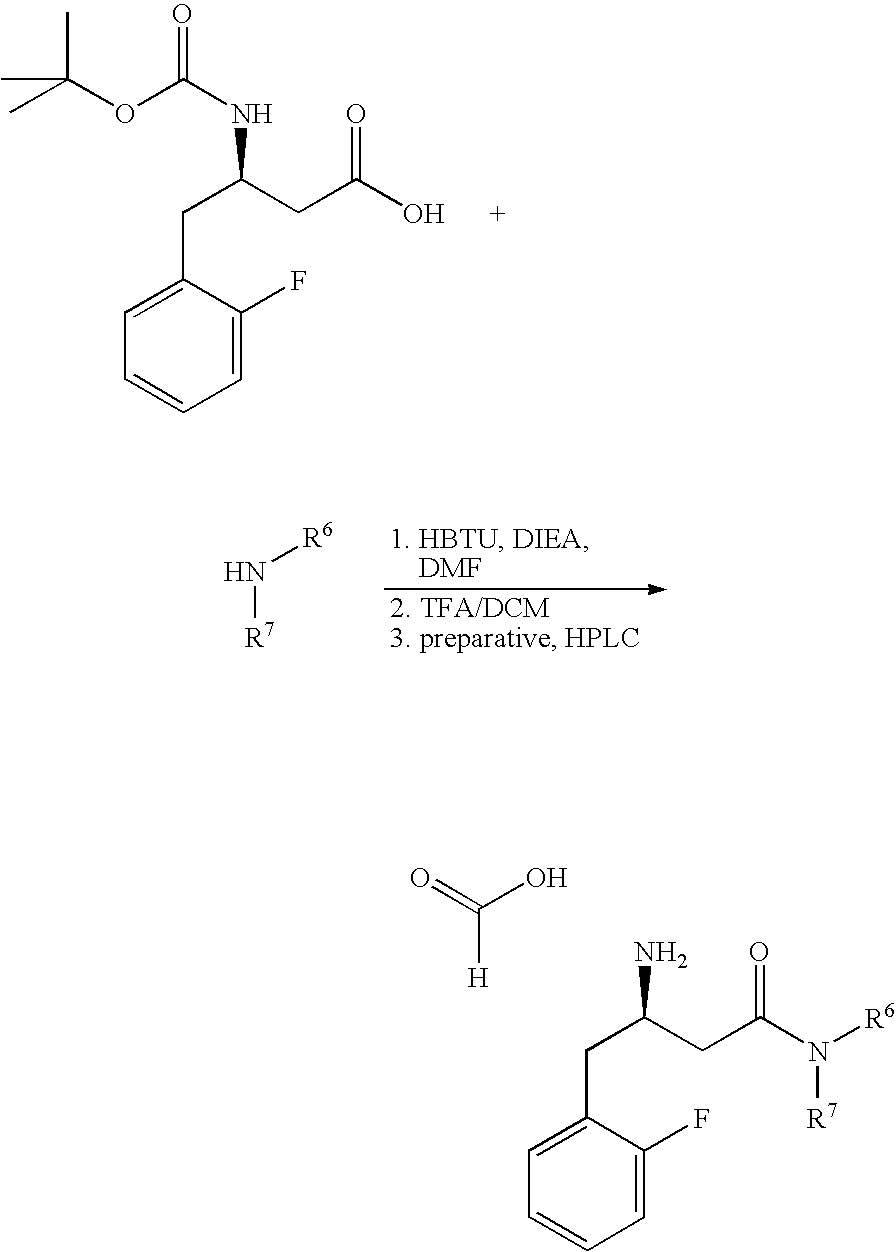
CC(OC(NC(CC(O)=O)CC1=CC=CC=C1F)=O)(C)C.N([R7])[R6].C1=C(F)C(CC(CC(N([R6])[R7])=O)N)=CC=C1.C(O)([H])=O
